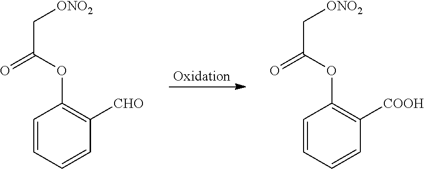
C1=CC=CC([COOH])=C1OC(=O)C[ONO2].C1=CC=CC([CHO])=C1OC(=O)C[ONO2]
